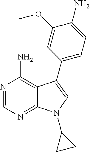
N1=CN=C2C(=C1N)C(C1=CC=C(N)C(OC)=C1)=CN2C1CC1
